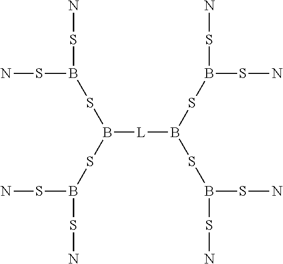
B([L]B(SB(SN)SN)SB(SN)SN)(SB(SN)SN)SB(SN)SN
